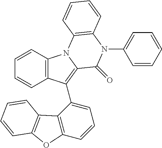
C1=CC2=C(C=C1)C(C1=CC=CC3=C1C1=C(O3)C=CC=C1)=C1N2C2=C(N(C3=CC=CC=C3)C1=O)C=CC=C2
